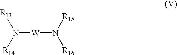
N([W]N([R16])[R15])([R13])[R14]
